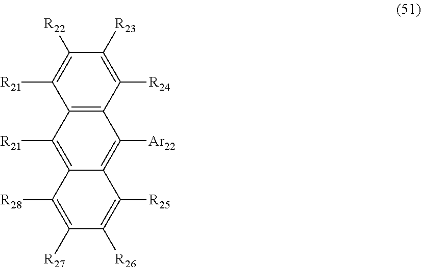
C12=C(C([R24])=C([R23])C([R22])=C1[R21])C([Ar22])=C1C(=C2[R21])C([R28])=C([R27])C([R26])=C1[R25]
